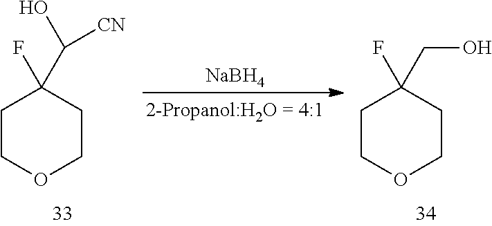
C1COCCC1(C([CN])O)F.[NaBH4].C1COCCC1(CO)F
